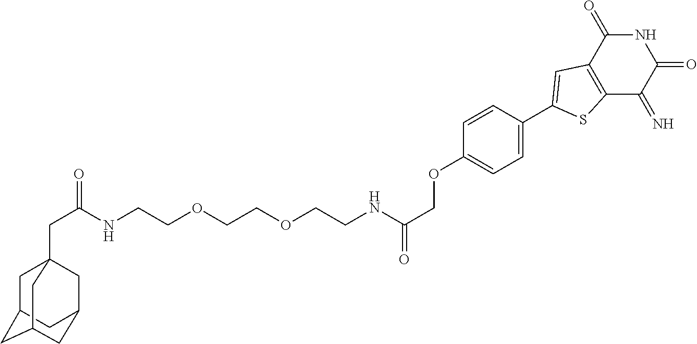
C1(=N)C2=C(C(=O)NC1=O)C=C(C1=CC=C(OCC(NCCOCCOCCNC(CC34CC5CC(CC(C3)C5)C4)=O)=O)C=C1)S2
